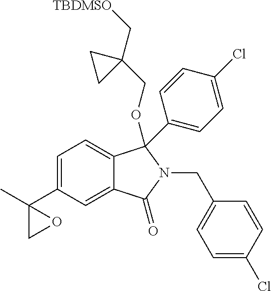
C1=C(C2(C)CO2)C=C2C(=C1)C(C1=CC=C(Cl)C=C1)(OCC1(C[TBDMSO])CC1)N(CC1=CC=C(Cl)C=C1)C2=O
